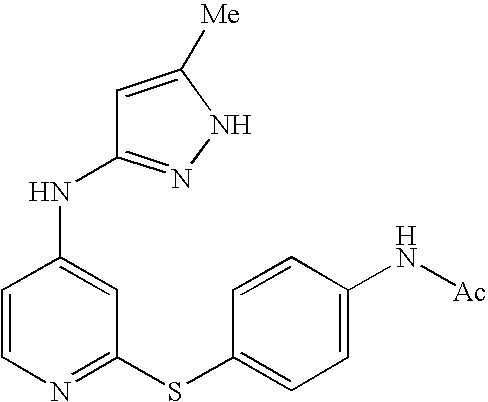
N(C1=CC(SC2=CC=C(N[Ac])C=C2)=NC=C1)C1=NNC([Me])=C1
